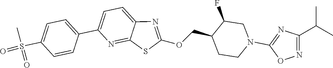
C1=C(C2=CC=C(S(C)(=O)=O)C=C2)N=C2C(=C1)N=C(OCC1CCN(C3=NC(C(C)C)=NO3)CC1F)S2
